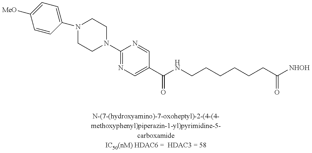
N1(C2=NC=C(C(NCCCCCCC([NHOH])=O)=O)C=N2)CCN(C2=CC=C([MeO])C=C2)CC1
